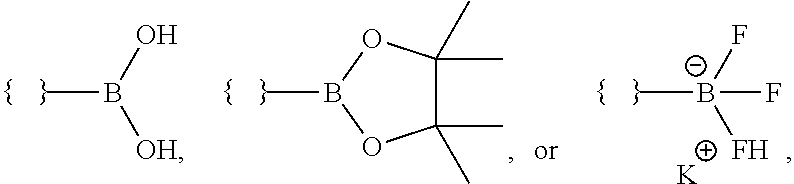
CB(O)[OH].C[B-](F)(F)F.[K].CB1OC(C)(C)C(C)(C)O1
